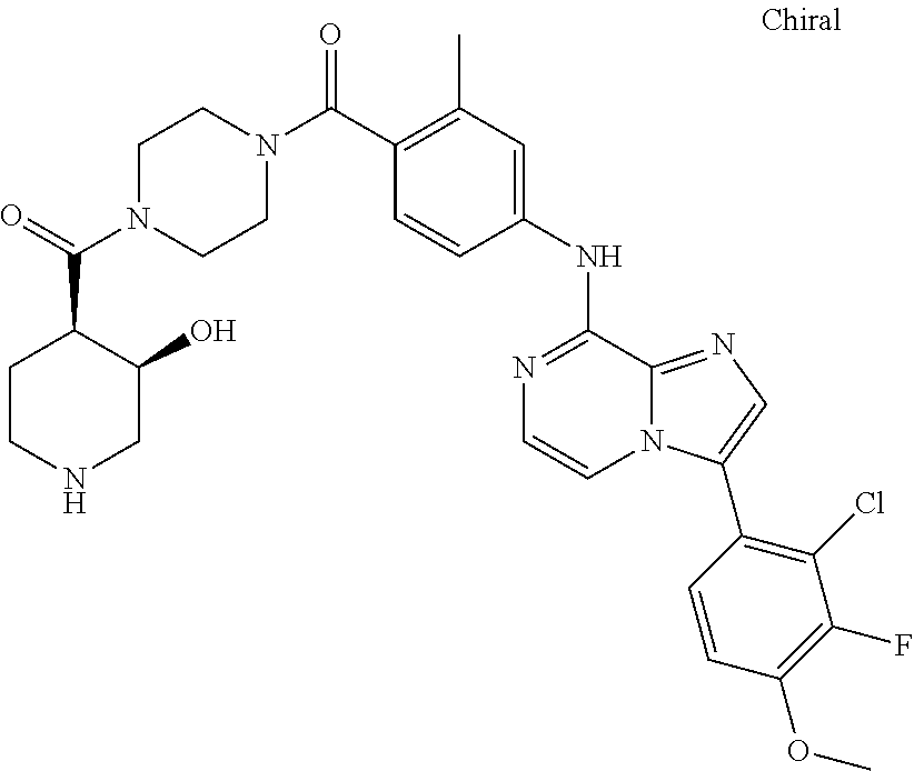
C(C1=C(C)C=C(NC2=NC=CN3C2=NC=C3C2=C(Cl)C(F)=C(OC)C=C2)C=C1)(=O)N1CCN(C(=O)C2CCNCC2O)CC1
